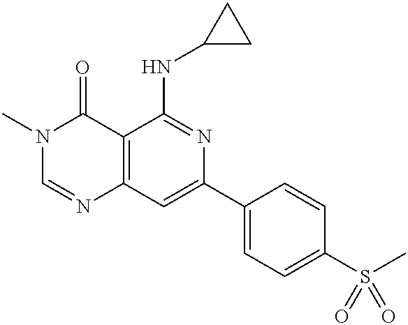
C12=C(C=C(C3=CC=C(S(C)(=O)=O)C=C3)N=C1NC1CC1)N=CN(C)C2=O
